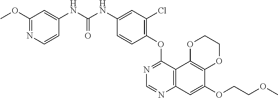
C12=C(C3=C(C=C1OCCOC)N=CN=C3OC1=C(Cl)C=C(NC(NC3=CC(OC)=NC=C3)=O)C=C1)OCCO2
